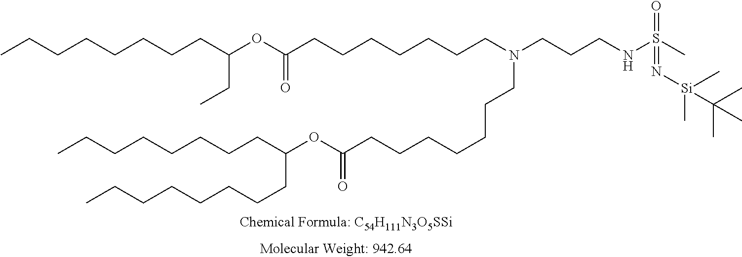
O=S(C)(NCCCN(CCCCCCCC(=O)OC(CCCCCCCC)CCCCCCCC)CCCCCCCC(=O)OC(CC)CCCCCCCC)=N[Si](C)(C)C(C)(C)C
